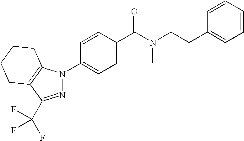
C1=CC(C(N(C)CCC2=CC=CC=C2)=O)=CC=C1N1N=C(C(F)(F)F)C2=C1CCCC2
